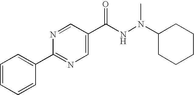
N1=CC(C(NN(C2CCCCC2)C)=O)=CN=C1C1=CC=CC=C1
